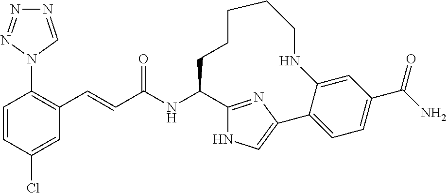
C(C(NC1C2=NC(=CN2)C2=CC=C(C(N)=O)C=C2NCCCCC1)=O)=CC1=C(N2C=NN=N2)C=CC(Cl)=C1
